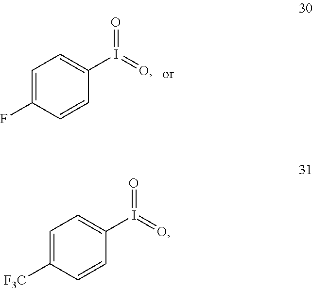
C1=C(F)C=CC(I(=O)=O)=C1.C1=C([F3C])C=CC(I(=O)=O)=C1
